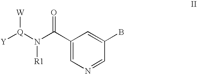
C1(C(N([Q]([Y])[W])[R1])=O)=CN=CC(B)=C1
